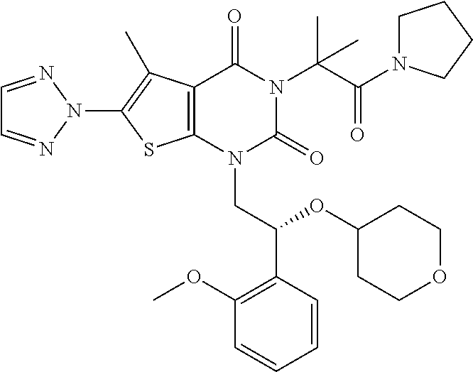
C12=C(N(CC(C3=C(OC)C=CC=C3)OC3CCOCC3)C(=O)N(C(C(N3CCCC3)=O)(C)C)C1=O)SC(N1N=CC=N1)=C2C
